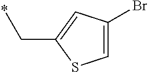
C(*)C1=CC(Br)=CS1
